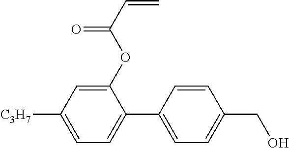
C1(OC(C=C)=O)=CC([C3H7])=CC=C1C1=CC=C(CO)C=C1
